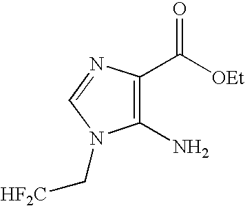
C1(N)=C(C([OEt])=O)N=CN1C[HF2C]
